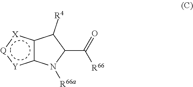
c12c([Y]:[Q]:[X]1)N([R66a])C(C([R66])=O)C2[R4]
